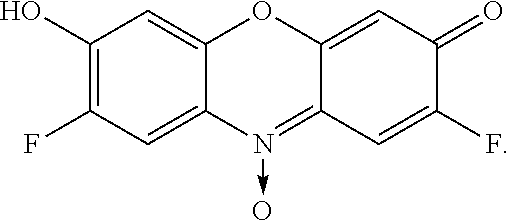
C1(O)=C(F)C=C2C(=C1)OC1=CC(=O)C(F)=CC1=N2->O
